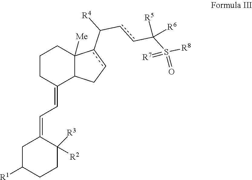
C1CC(=CC=C2CC([R1])CCC2([R3])[R2])C2C([Me])(C1)c(C([R4])ccC(S([R8])(=O)=[R7])([R5])[R6])cC2
